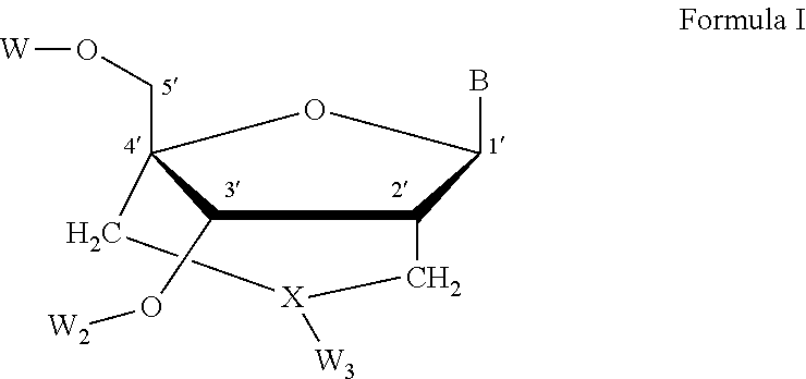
[X]1([W3])CC2(CO[W])C(O[W2])C(C1)C(B)O2
